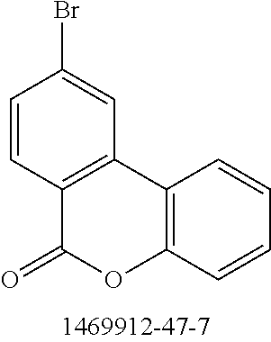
C12=C(C=C(Br)C=C1)C1=C(OC2=O)C=CC=C1
